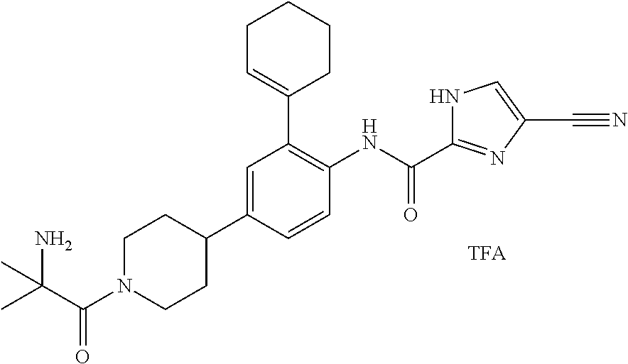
C1N(C(C(C)(N)C)=O)CCC(C2=CC(C3=CCCCC3)=C(NC(=O)C3=NC(C#N)=CN3)C=C2)C1
